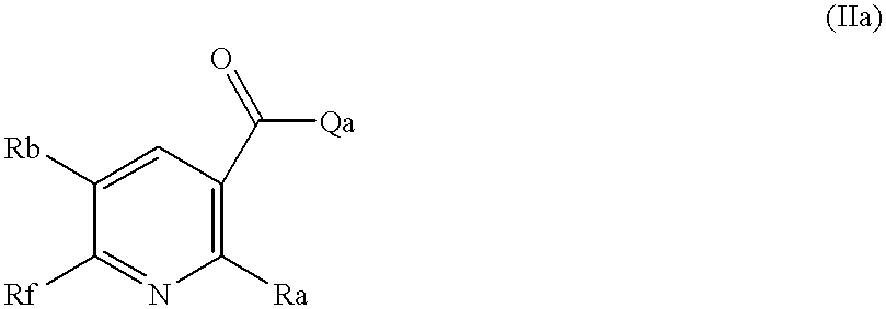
C1([Ra])=C(C([Qa])=O)C=C([Rb])C([Rf])=N1
